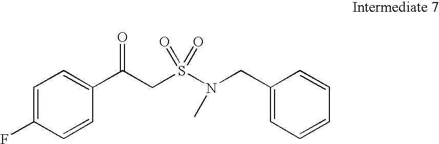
C1=C(F)C=CC(C(CS(N(CC2=CC=CC=C2)C)(=O)=O)=O)=C1
